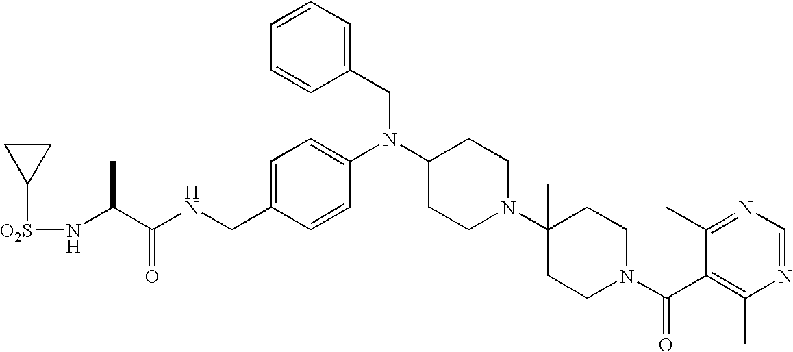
C(C1=CC=C(N(C2CCN(C3(C)CCN(C(C4=C(C)N=CN=C4C)=O)CC3)CC2)CC2=CC=CC=C2)C=C1)NC(C(N[O2S]C1CC1)C)=O
